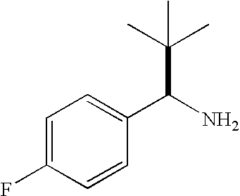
C1=C(F)C=CC(C(C(C)(C)C)N)=C1
